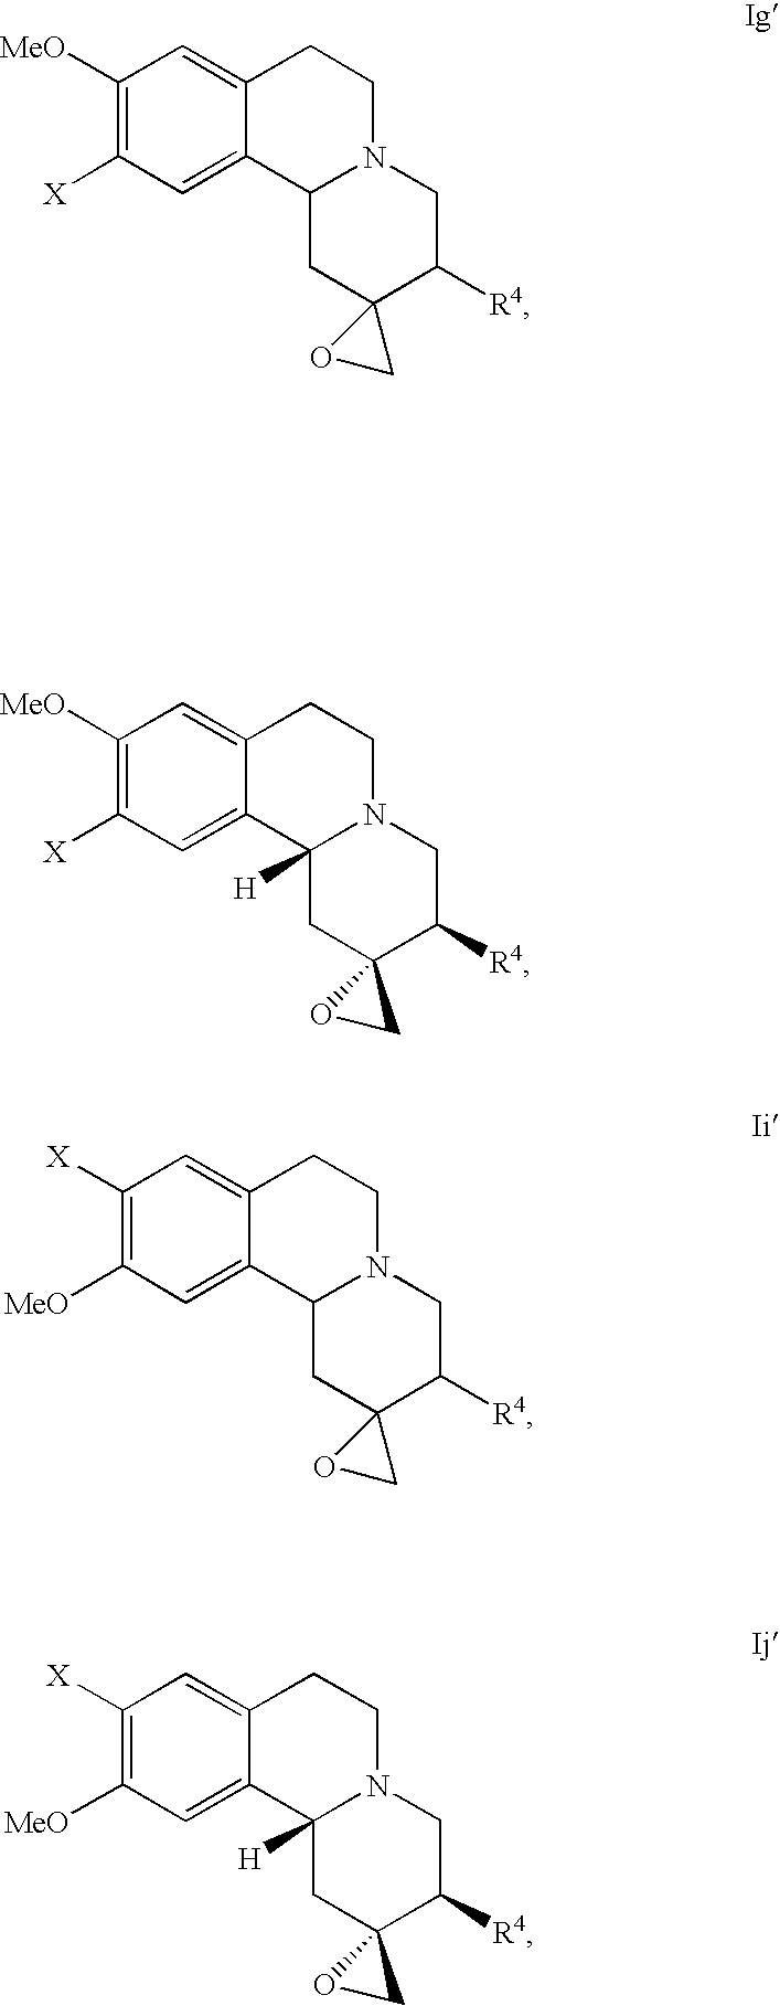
C1([MeO])=C([X])C=C2C(=C1)CCN1C2CC2(C([R4])C1)OC2.C1([X])=C([MeO])C=C2C(=C1)CCN1C2CC2(C([R4])C1)OC2.C1([X])=C([MeO])C=C2C(=C1)CCN1C2([H])CC2(C([R4])C1)OC2.C1([MeO])=C([X])C=C2C(=C1)CCN1C2([H])CC2(C([R4])C1)OC2
